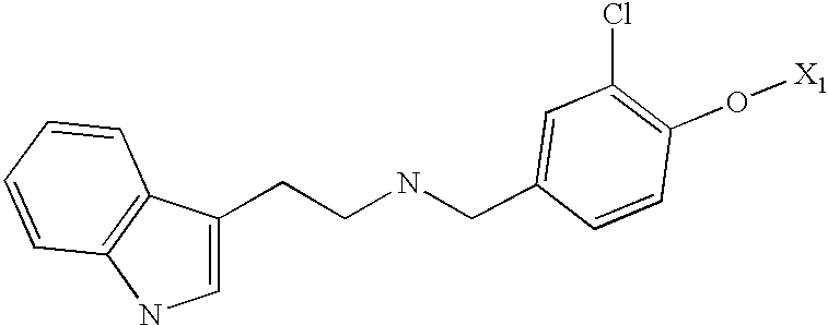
C(NCC1=CC(Cl)=C(O[X1])C=C1)CC1=CNC2=C1C=CC=C2
